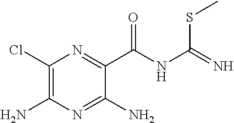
C1(Cl)=C(N)N=C(N)C(C(=O)NC(SC)=N)=N1
